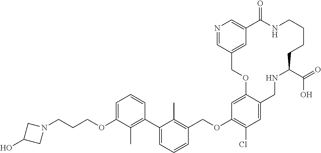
C(OC1=C(Cl)C=C2C(=C1)OCC1=CC(=CN=C1)C(=O)NCCCCC(C(=O)O)NC2)C1=C(C)C(C2=C(C)C(OCCCN3CC(O)C3)=CC=C2)=CC=C1
